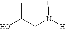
CC(CN([H])[H])O
